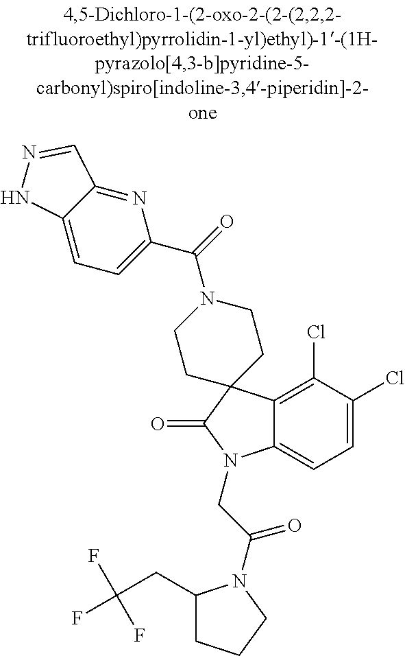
C12=NC(C(N3CCC4(CC3)C3=C(Cl)C(Cl)=CC=C3N(CC(N3C(CC(F)(F)F)CCC3)=O)C4=O)=O)=CC=C1NN=C2
